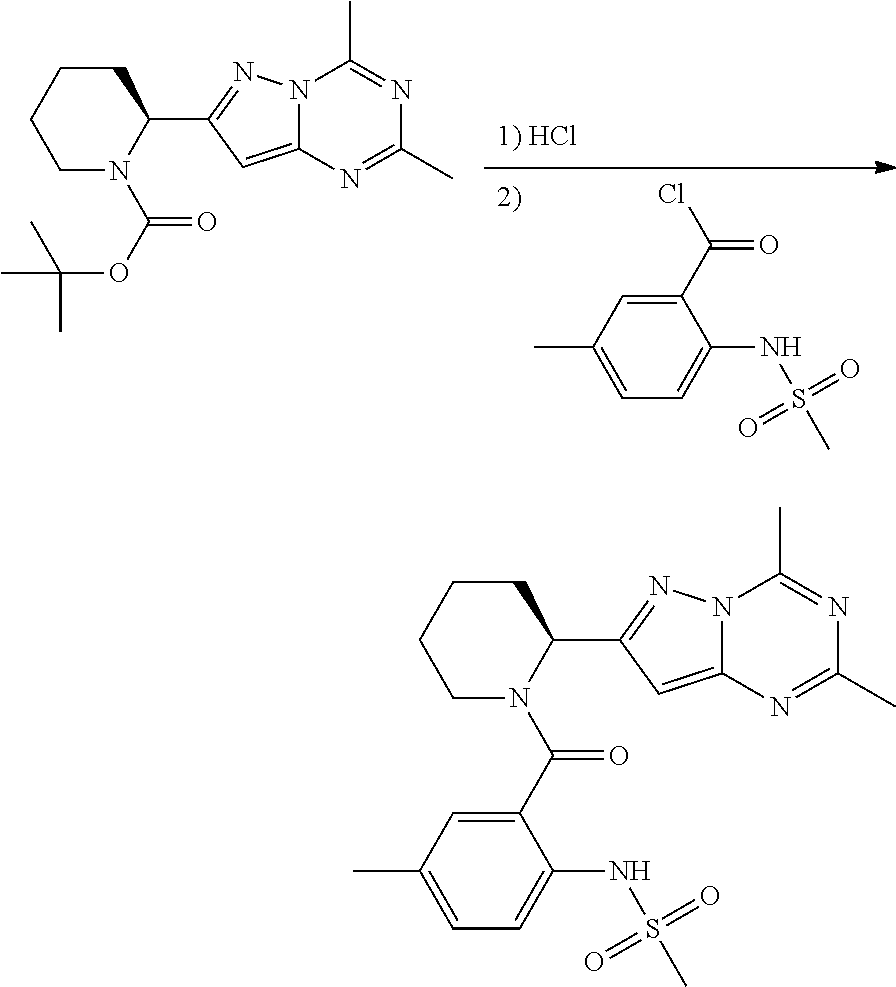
C(Cl)(C1=CC(C)=CC=C1NS(C)(=O)=O)=O.C(N1CCCCC1C1=NN2C(=C1)N=C(C)N=C2C)(OC(C)(C)C)=O.C(N1CCCCC1C1=NN2C(=C1)N=C(C)N=C2C)(C1=CC(C)=CC=C1NS(C)(=O)=O)=O
